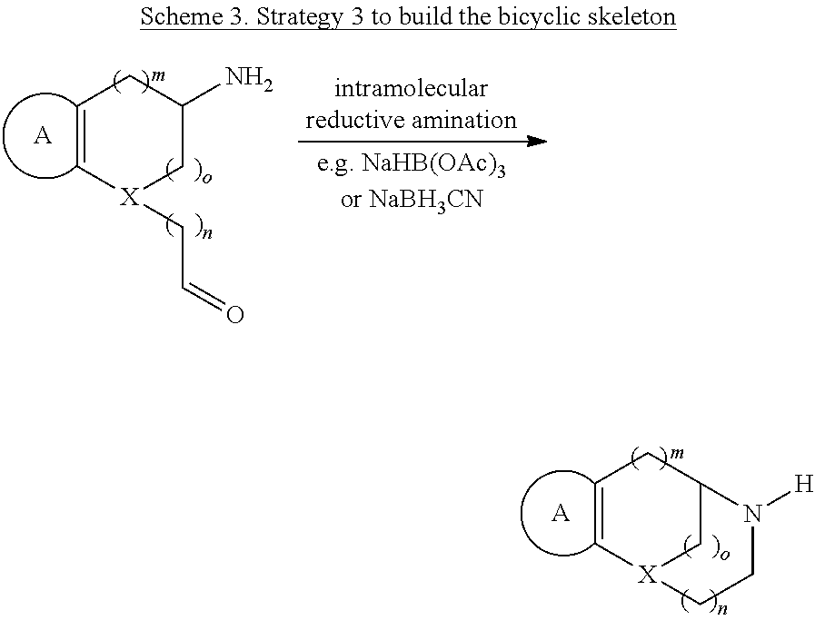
C1=C[X]2CC(C1)N([H])CC2.[A].C1=C[X](CC=O)CC(N)C1.[A]
